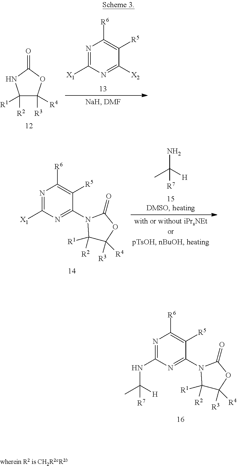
C(N)([H])(C)[R7].N1=C([X1])N=C(N2C([R2])([R1])C([R3])([R4])OC2=O)C([R5])=C1[R6].N1=C(NC(C)([H])[R7])N=C(N2C([R2])([R1])C([R3])([R4])OC2=O)C([R5])=C1[R6].N1=C([X1])N=C([X2])C([R5])=C1[R6].[R3]C1([R4])C([R2])([R1])NC(=O)O1
